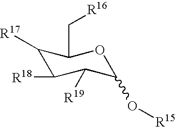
C1([R17])C([R18])C([R19])C(O[R15])OC1C[R16]
